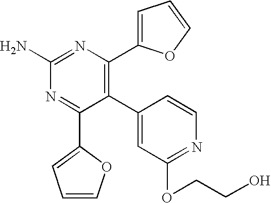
C1(N)=NC(C2=CC=CO2)=C(C2=CC(OCCO)=NC=C2)C(C2=CC=CO2)=N1
